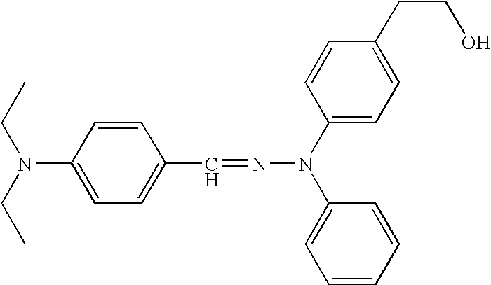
C1(N(CC)CC)=CC=C(C=NN(C2=CC=CC=C2)C2=CC=C(CCO)C=C2)C=C1
